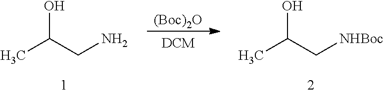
[(Boc)2O].CC(C[NHBoc])O.CC(CN)O
